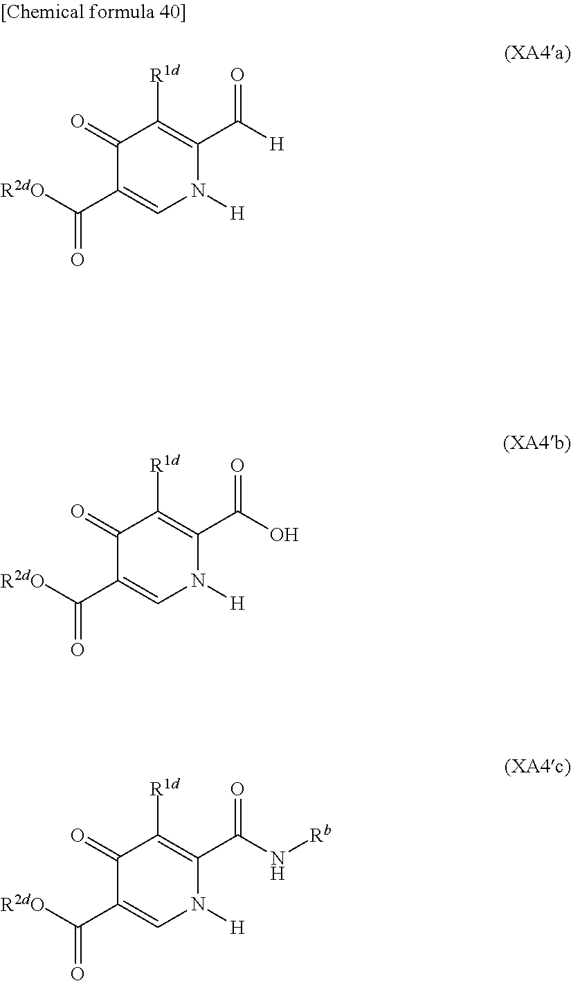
C1(=O)C(C(=O)[R2dO])=CN([H])C(C(=O)[H])=C1[R1d].C1(=O)C(C(=O)[R2dO])=CN([H])C(C(=O)O)=C1[R1d].C1(=O)C(C(=O)[R2dO])=CN([H])C(C(=O)N[Rb])=C1[R1d]
